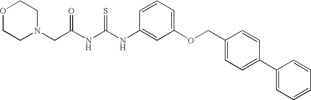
O1CCN(CC(NC(NC2=CC(OCC3=CC=C(C4=CC=CC=C4)C=C3)=CC=C2)=S)=O)CC1
